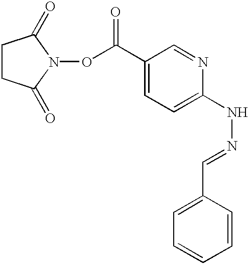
C1(=O)N(OC(C2=CC=C(NN=CC3=CC=CC=C3)N=C2)=O)C(=O)CC1
